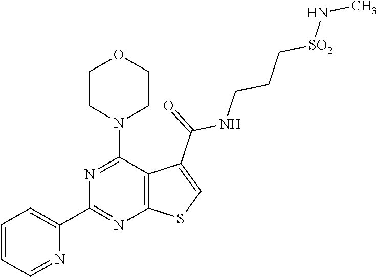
C1=CC=NC(C2=NC3=C(C(N4CCOCC4)=N2)C(C(=O)NCCC[SO2]NC)=CS3)=C1
